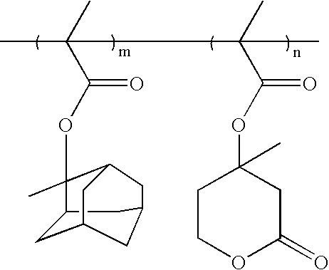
CC(C(OC1(C)C2CC3CC(CC1C3)C2)=O)(C)C(C)(C(OC1(C)CCOC(=O)C1)=O)C
